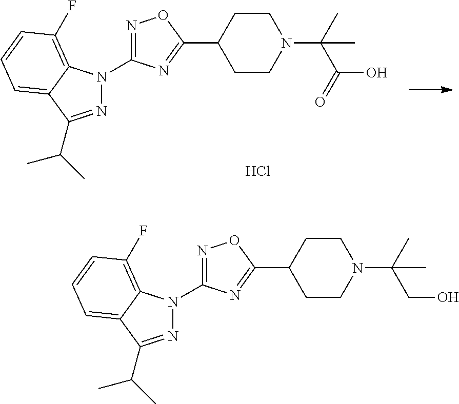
N1=C(C(C)C)C2=CC=CC(F)=C2N1C1=NOC(C2CCN(C(C(O)=O)(C)C)CC2)=N1.Cl.N1=C(C(C)C)C2=CC=CC(F)=C2N1C1=NOC(C2CCN(C(CO)(C)C)CC2)=N1
